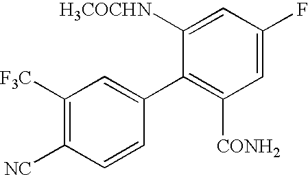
C1([F3C])=C([NC])C=CC(C2=C([CONH2])C=C(F)C=C2[H3COCHN])=C1
